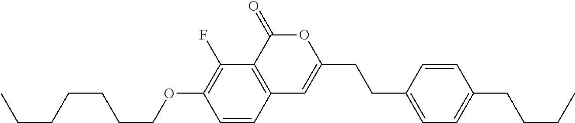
C1=CC2=C(C(F)=C1OCCCCCCC)C(=O)OC(CCC1=CC=C(CCCC)C=C1)=C2
